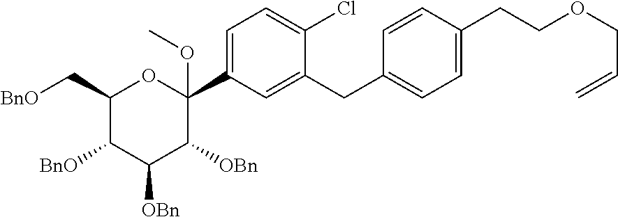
C1=C(C2(OC)OC(C[BnO])C([BnO])C([OBn])C2[OBn])C=C(CC2=CC=C(CCOCC=C)C=C2)C(Cl)=C1
